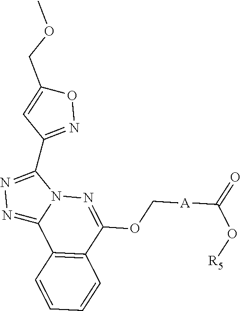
N1=C(C2=NOC(COC)=C2)N2N=C(OC[A]C(=O)O[R5])C3=C(C=CC=C3)C2=N1
